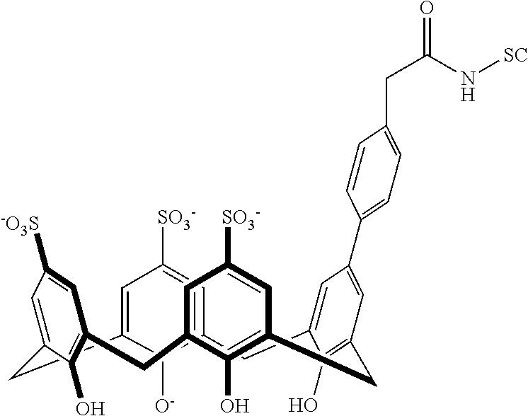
C12=CC([SO3-])=CC(=C1[O-])CC1=CC(C3=CC=C(CC(=O)N[SC])C=C3)=CC(=C1O)CC1=C(O)C(=CC([SO3-])=C1)CC1=C(O)C(=CC([-O3S])=C1)C2
